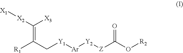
C(=C(C[Y1][Ar][Y2][Z]C(O[R2])=O)[R1])([X3])[X2][X1]
